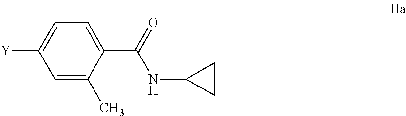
C1=C(C)C(C(=O)NC2CC2)=CC=C1[Y]
